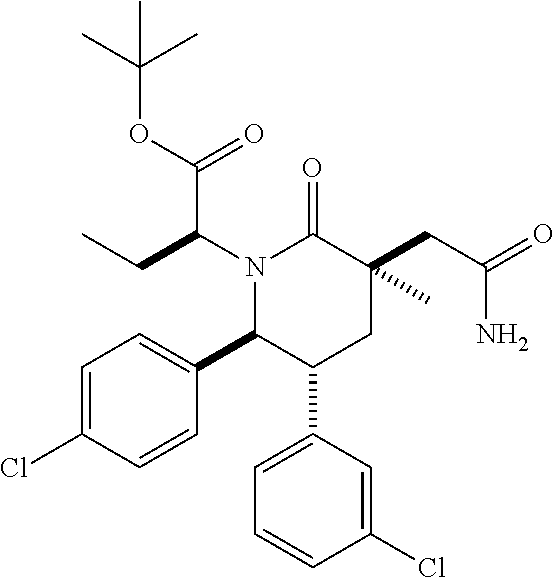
O(C(C(N1C(C2=CC=C(Cl)C=C2)C(C2=CC=CC(Cl)=C2)CC(CC(=O)N)(C)C1=O)CC)=O)C(C)(C)C
